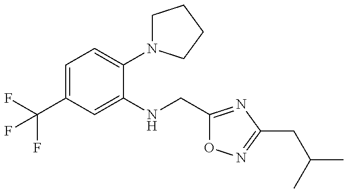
C1N(C2=CC=C(C(F)(F)F)C=C2NCC2=NC(CC(C)C)=NO2)CCC1
